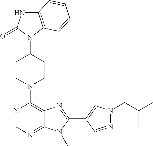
C12=C(N(C3CCN(C4=C5C(=NC=N4)N(C)C(C4=CN(CC(C)C)N=C4)=N5)CC3)C(=O)N1)C=CC=C2
